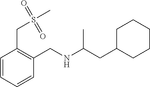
C1(CC(NCC2=C(CS(C)(=O)=O)C=CC=C2)C)CCCCC1
